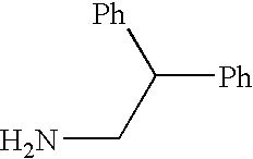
C([Ph])(CN)[Ph]
